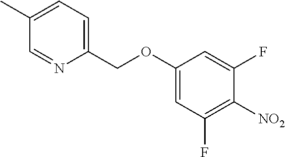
C1(C)=CC=C(COC2=CC(F)=C([NO2])C(F)=C2)N=C1
